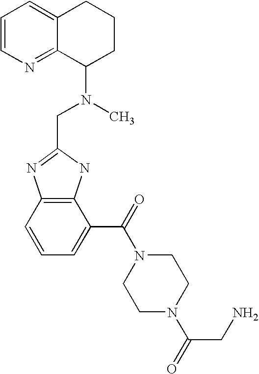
C1=CN=C2C(=C1)CCCC2N(C)CC1=NC2=C(N1)C(C(=O)N1CCN(C(=O)CN)CC1)=CC=C2
